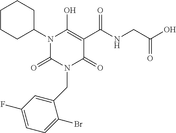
C1CCC(N2C(=O)N(CC3=CC(F)=CC=C3Br)C(=O)C(C(NCC(O)=O)=O)=C2O)CC1
